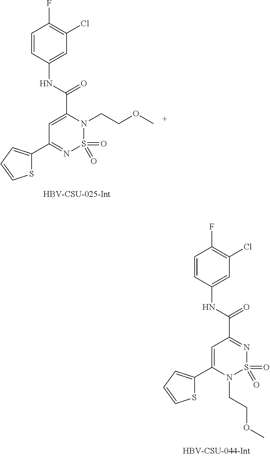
S1C(C2=NS(=O)(=O)N(CCOC)C(C(=O)NC3=CC(Cl)=C(F)C=C3)=C2)=CC=C1.S1C(C2=CC(C(=O)NC3=CC(Cl)=C(F)C=C3)=NS(=O)(=O)N2CCOC)=CC=C1
